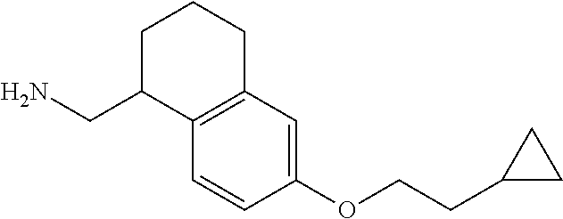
C1=CC(OCCC2CC2)=CC2=C1C(CN)CCC2
